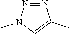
N1=NC(C)=CN1C
